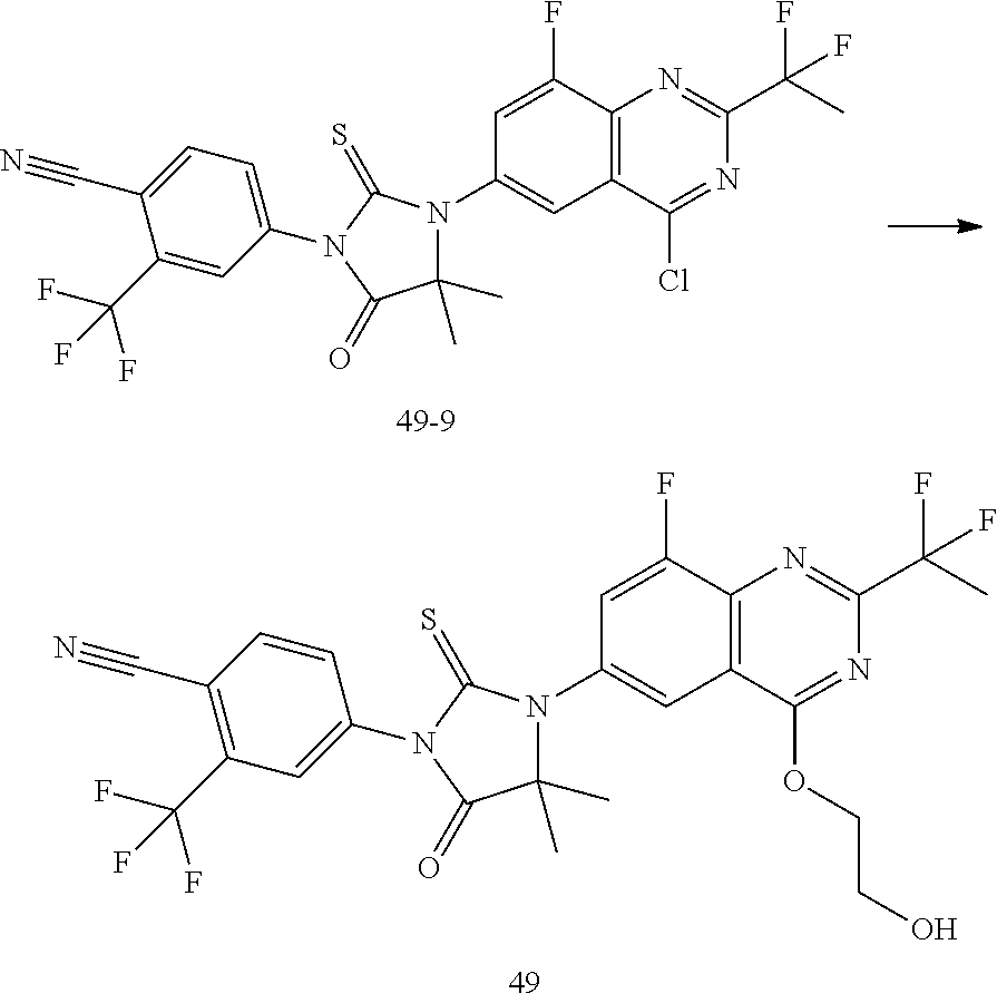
C1=C(F)C2=C(C=C1N1C(C)(C)C(=O)N(C3=CC(C(F)(F)F)=C(C#N)C=C3)C1=S)C(OCCO)=NC(C(F)(C)F)=N2.C1=C(F)C2=C(C=C1N1C(C)(C)C(=O)N(C3=CC=C(C#N)C(C(F)(F)F)=C3)C1=S)C(Cl)=NC(C(F)(C)F)=N2
